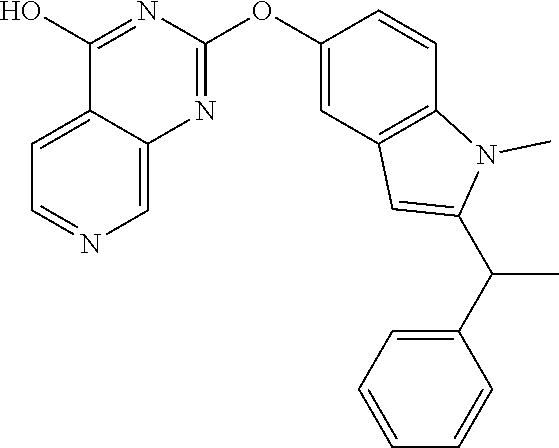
C12=CC=NC=C1N=C(OC1=CC3=C(C=C1)N(C)C(C(C1=CC=CC=C1)C)=C3)N=C2O
